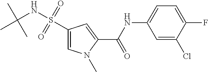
C1(S(NC(C)(C)C)(=O)=O)=CN(C)C(C(NC2=CC=C(F)C(Cl)=C2)=O)=C1
